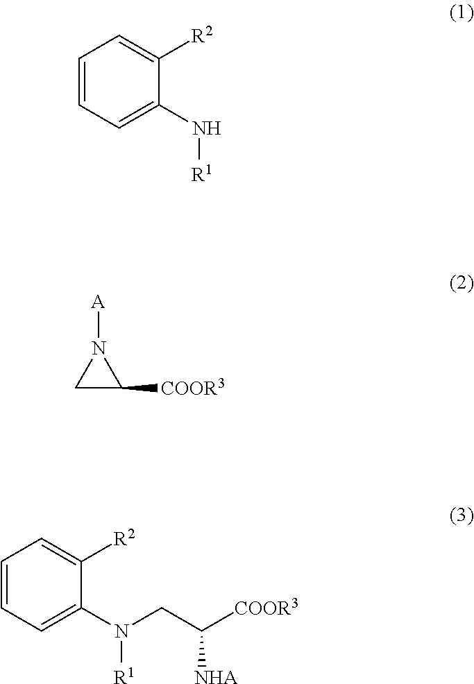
C1=CC=C(N[R1])C([R2])=C1.[A]N1CC1[COOR3].C1=CC=C(N([R1])CC([COOR3])[NHA])C([R2])=C1
